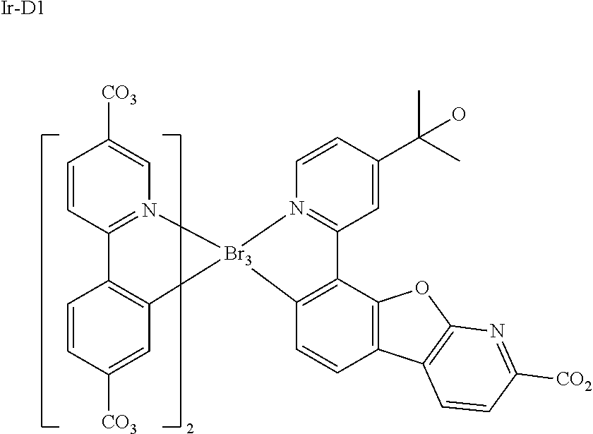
C1=CC2=N(C=C1[CO3])[Br3]1(C3=C2C=CC([CO3])=C3)N2=C(C=C(C(C)(C)O)C=C2)C2=C1C=CC1=C2OC2=C1C=CC([CO2])=N2.[Ir-D1]
